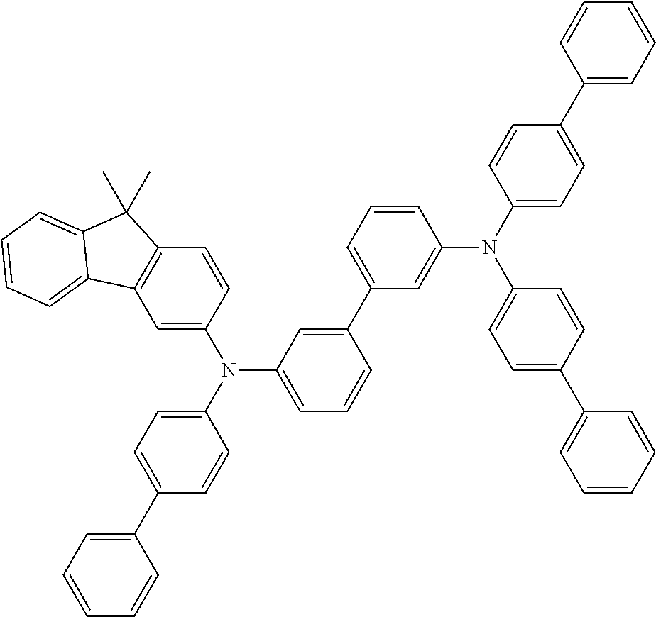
C1=C(N(C2=CC=C(C3=CC=CC=C3)C=C2)C2=CC=CC(C3=CC=CC(N(C4=CC=C(C5=CC=CC=C5)C=C4)C4=CC=C(C5=CC=CC=C5)C=C4)=C3)=C2)C=CC2=C1C1=CC=CC=C1C2(C)C
